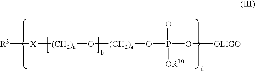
[R3][X][(CH2)a]O[(CH2)a]OP(O[OLIGO])(=O)[OR10]
